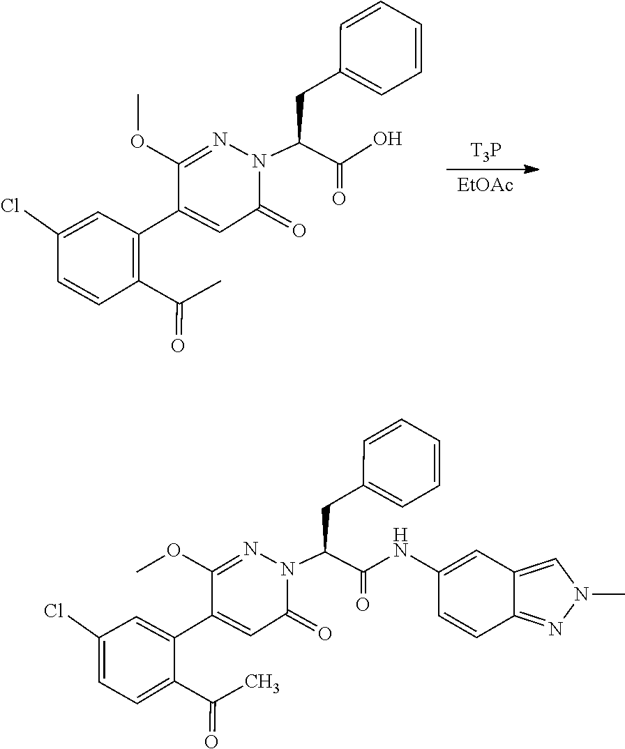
[T3P].[EtOAc].C1(CC(C(=O)O)N2C(=O)C=C(C3=C(C(=O)C)C=CC(Cl)=C3)C(OC)=N2)=CC=CC=C1.C1(CC(C(=O)NC2=CC3=CN(C)N=C3C=C2)N2C(=O)C=C(C3=CC(Cl)=CC=C3C(=O)C)C(OC)=N2)=CC=CC=C1
